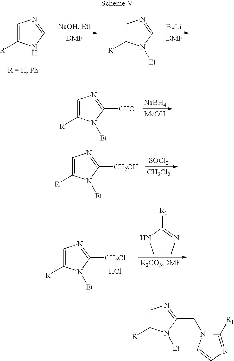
C1=C([R])NC=N1.C1=C([R])N([Et])C=N1.[BuLi].C1=C([R])N([Et])C([CHO])=N1.[NaBH4].[MeOH].C1=C([R])N([Et])C([CH2OH])=N1.[SOCl2].[CH2Cl2].C1=C([R])N([Et])C([CH2Cl])=N1.Cl.C1=CN=C([R1])N1.C1=C([R])N([Et])C(CN2C=CN=C2[R1])=N1
